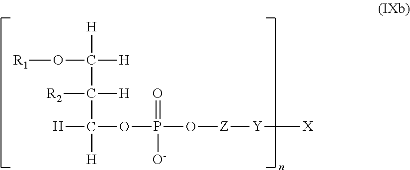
[R1]OC([H])([H])C([R2])([H])C([H])([H])OP(O[Z][Y][X])(=O)[O-]
